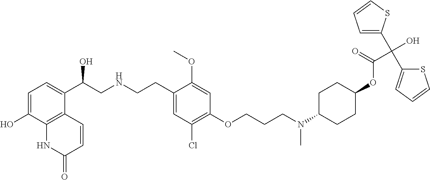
C1=C(O)C2=C(C(C(CNCCC3=CC(Cl)=C(OCCCN(C4CCC(OC(C(O)(C5=CC=CS5)C5=CC=CS5)=O)CC4)C)C=C3OC)O)=C1)C=CC(=O)N2
